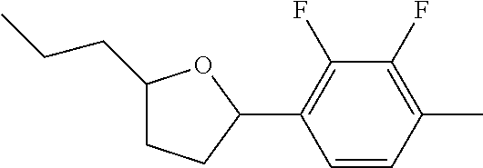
C1(CCC)CCC(C2=C(F)C(F)=C(C)C=C2)O1
